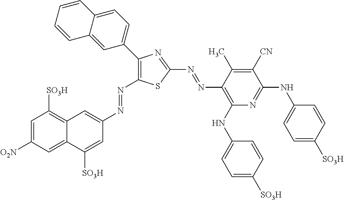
C1=C([O2N])C=C2C(=C1[SO3H])C=C(N=NC1=C(C3=CC=C4C(=C3)C=CC=C4)N=C(N=NC3=C(NC4=CC=C([SO3H])C=C4)N=C(NC4=CC=C([SO3H])C=C4)C([CN])=C3C)S1)C=C2[SO3H]
